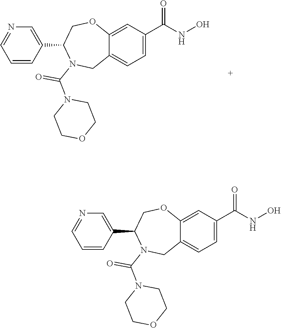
C1=C2C(=CC=C1C(NO)=O)CN(C(N1CCOCC1)=O)C(C1=CN=CC=C1)CO2.C1=C2C(=CC=C1C(NO)=O)CN(C(N1CCOCC1)=O)C(C1=CN=CC=C1)CO2
